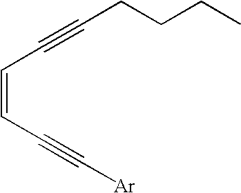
C([Ar])#CC=CC#CCCCC
